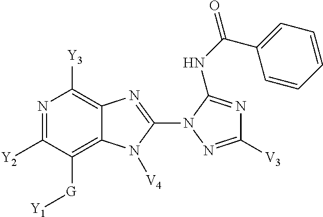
N1=C([Y2])C([G][Y1])=C2C(=C1[Y3])N=C(N1N=C([V3])N=C1NC(=O)C1=CC=CC=C1)N2[V4]
